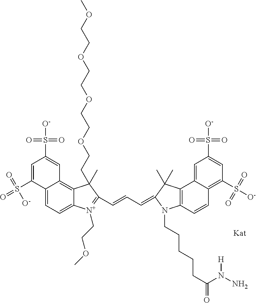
C12=CC=C3C(=C1C=C(S([O-])(=O)=O)C=C2S(=O)(=O)[O-])C(CCOCCOCCOCCOC)(C)C(C=CC=C1C(C)(C)C2=C(C=CC4=C(S([O-])(=O)=O)C=C(S([O-])(=O)=O)C=C42)N1CCCCCC(=O)N(N)[H])=[N+]3CCOC
